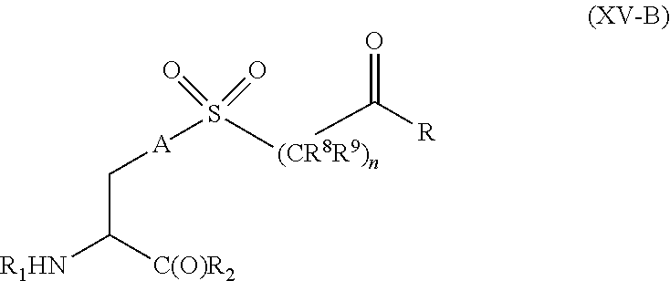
C(C([C(O)R2])[R1HN])[A]S(=O)([(CR8R9)n]C([R])=O)=O
